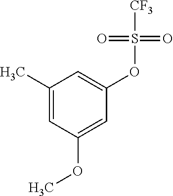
C1(C)=CC(OC)=CC(OS(=O)(=O)[CF3])=C1
